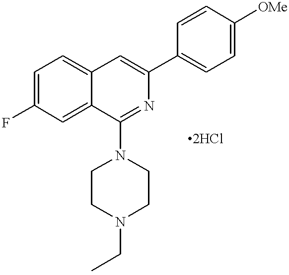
C1=C2C(=CC(F)=C1)C(N1CCN(CC)CC1)=NC(C1=CC=C([OMe])C=C1)=C2
